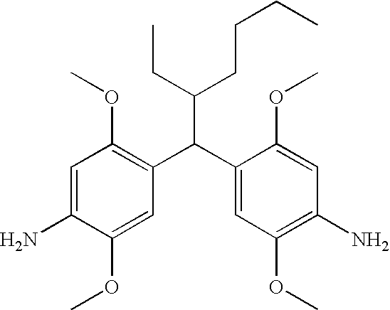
C(C(C1=CC(OC)=C(N)C=C1OC)C1=C(OC)C=C(N)C(OC)=C1)(CCCC)CC
